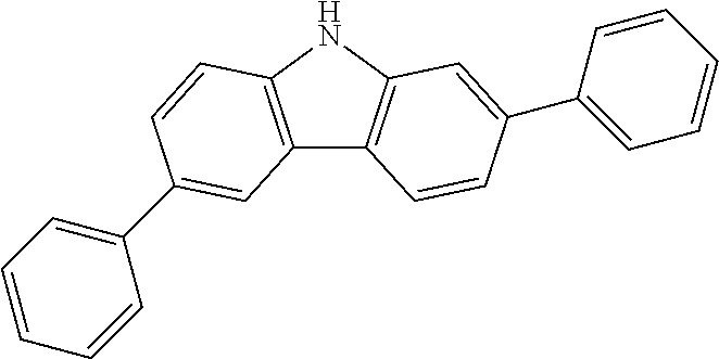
C12=C(NC3=C1C=CC(C1=CC=CC=C1)=C3)C=CC(C1=CC=CC=C1)=C2
